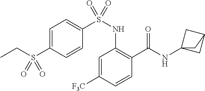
C1=C([F3C])C=CC(C(=O)NC23CC(C2)C3)=C1NS(C1=CC=C(S(CC)(=O)=O)C=C1)(=O)=O
